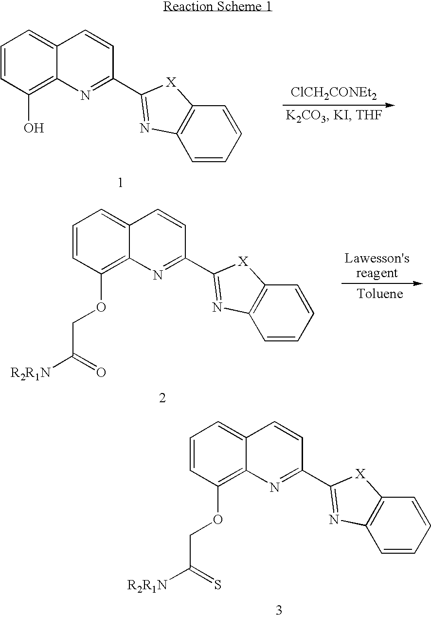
C1=CC(OCC([R2R1N])=S)=C2C(=C1)C=CC(C1=NC3=C(C=CC=C3)[X]1)=N2.C1=CC(O)=C2C(=C1)C=CC(C1=NC3=C(C=CC=C3)[X]1)=N2.[ClCH2CONEt2].C1=CC(OCC([R2R1N])=O)=C2C(=C1)C=CC(C1=NC3=C(C=CC=C3)[X]1)=N2
